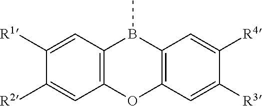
C12=C(C=C([R2])C([R1])=C1)OC1=C(B2C)C=C([R4])C([R3])=C1
